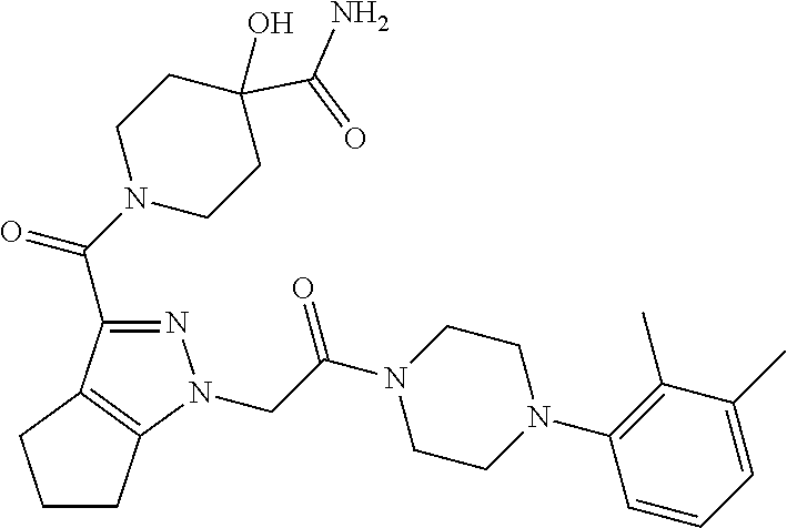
N1=C(C(N2CCC(C(=O)N)(O)CC2)=O)C2=C(N1CC(N1CCN(C3=C(C)C(C)=CC=C3)CC1)=O)CCC2
